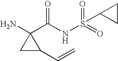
C1C(C=C)C1(N)C(NS(=O)(=O)C1CC1)=O
